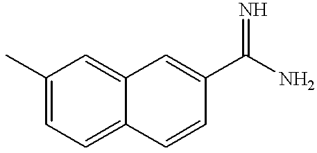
C1(C)=CC=C2C(=C1)C=C(C(N)=N)C=C2
